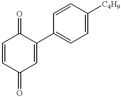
C1=CC(=O)C=C(C2=CC=C([C4H9])C=C2)C1=O
